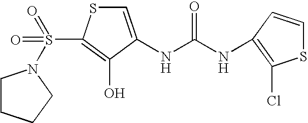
C1=C(NC(=O)NC2=C(Cl)SC=C2)C(O)=C(S(=O)(=O)N2CCCC2)S1
